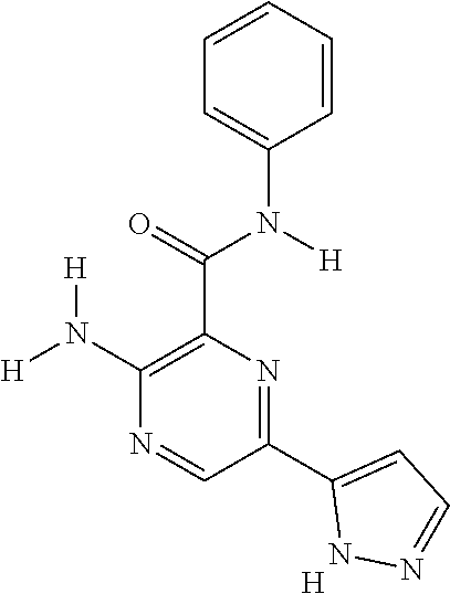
C1(N([H])[H])=C(C(N(C2=CC=CC=C2)[H])=O)N=C(C2=CC=NN2)C=N1.[H]
